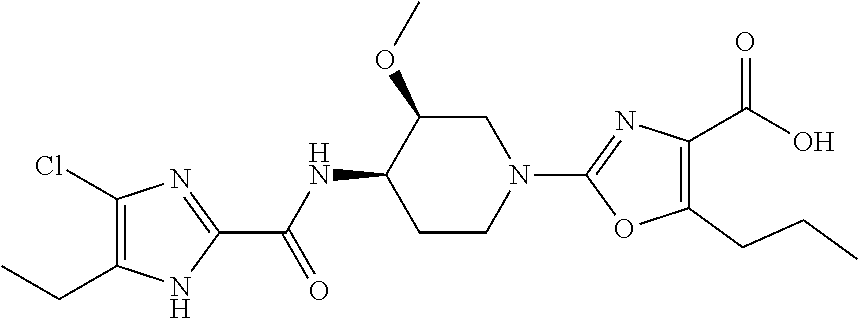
C1(Cl)=C(CC)NC(C(NC2CCN(C3=NC(C(O)=O)=C(CCC)O3)CC2OC)=O)=N1
